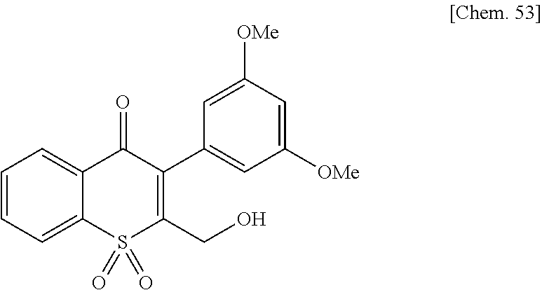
C1=CC=C2C(=C1)C(=O)C(C1=CC([OMe])=CC([OMe])=C1)=C(CO)S2(=O)=O
